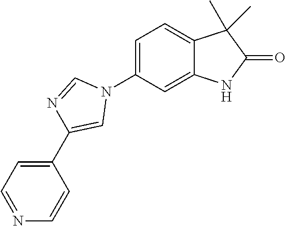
C1=C(N2C=NC(C3=CC=NC=C3)=C2)C=C2C(=C1)C(C)(C)C(=O)N2
